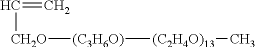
C(=C)[CH2O][(C3H6O)][(C2H4O)13]C
